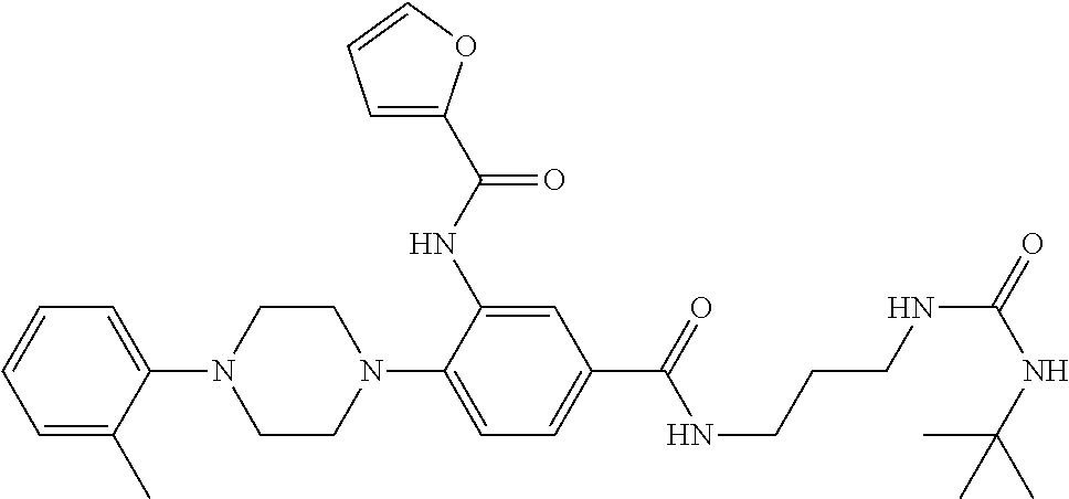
C1(N2CCN(C3=CC=C(C(=O)NCCCNC(=O)NC(C)(C)C)C=C3NC(=O)C3=CC=CO3)CC2)=CC=CC=C1C
